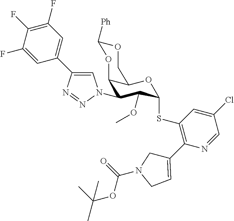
C12C(OC(SC3=C(C4=CCN(C(=O)OC(C)(C)C)C4)N=CC(Cl)=C3)C(OC)C1N1C=C(C3=CC(F)=C(F)C(F)=C3)N=N1)COC([Ph])O2
